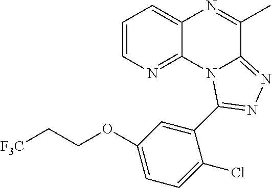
C1=CN=C2C(=C1)N=C(C)C1=NN=C(C3=CC(OCC[F3C])=CC=C3Cl)N21
